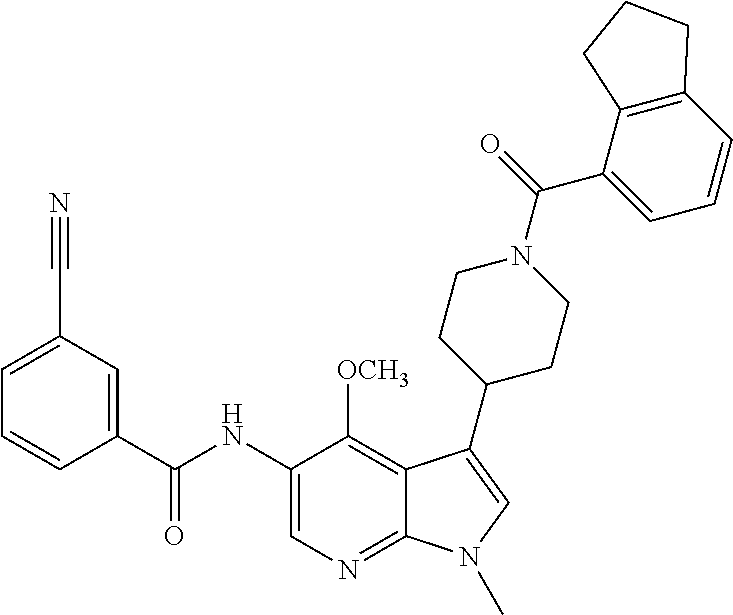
C1=C(C#N)C=C(C(NC2=CN=C3C(=C2[OCH3])C(C2CCN(C(=O)C4=CC=CC5=C4CCC5)CC2)=CN3C)=O)C=C1
